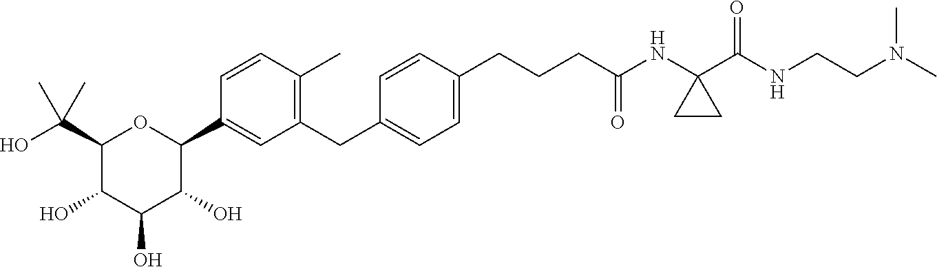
C1=C(CCCC(NC2(C(NCCN(C)C)=O)CC2)=O)C=CC(CC2=C(C)C=CC(C3OC(C(O)(C)C)C(O)C(O)C3O)=C2)=C1
